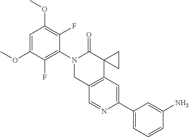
C12=C(C=C(C3=CC=CC(N)=C3)N=C1)C1(C(=O)N(C3=C(F)C(OC)=CC(OC)=C3F)C2)CC1
